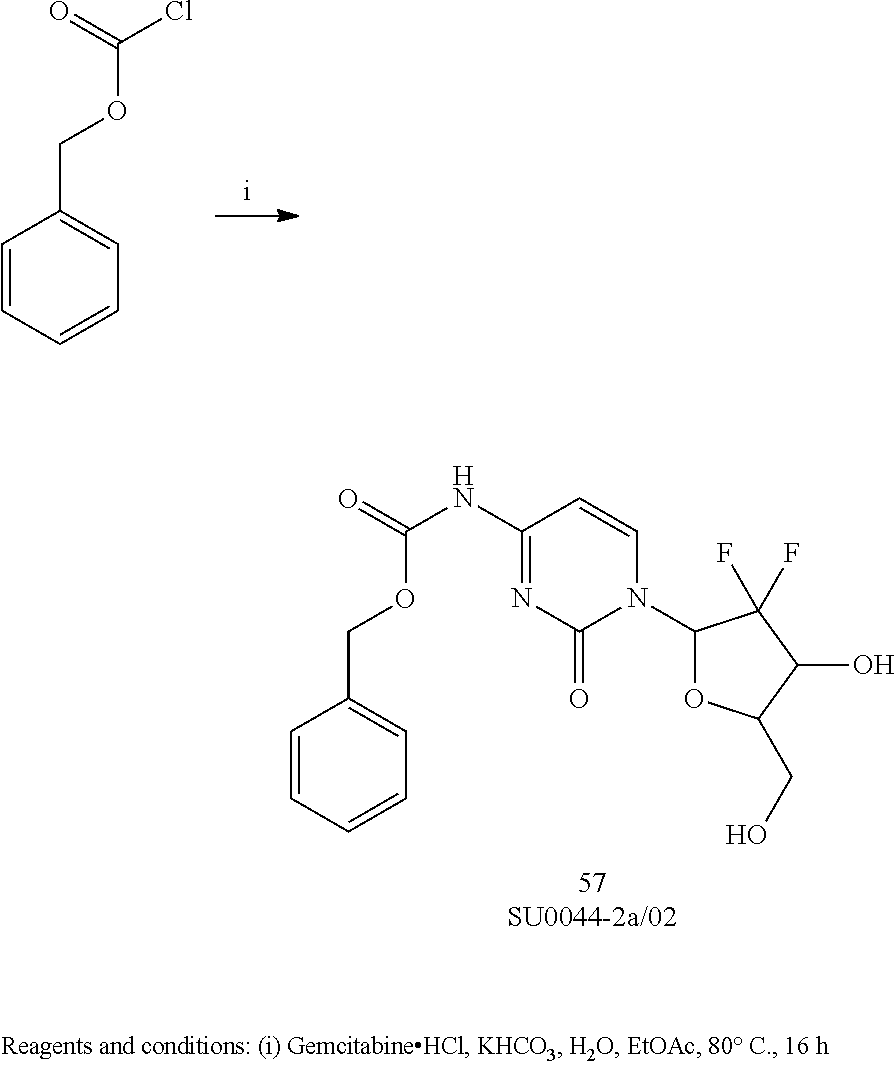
C1=CC(COC(NC2=NC(=O)N(C3OC(CO)C(O)C3(F)F)C=C2)=O)=CC=C1.C1=CC(COC(Cl)=O)=CC=C1
